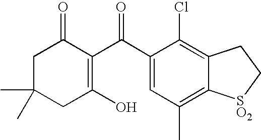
C1C(C)(C)CC(O)=C(C(C2=CC(C)=C3C(=C2Cl)CC[SO2]3)=O)C1=O
